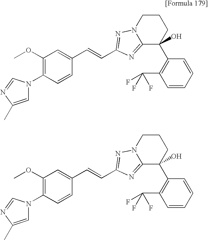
N1(C2=C(OC)C=C(C=CC3=NN4CCCC(C5=C(C(F)(F)F)C=CC=C5)(O)C4=N3)C=C2)C=C(C)N=C1.N1(C2=C(OC)C=C(C=CC3=NN4CCCC(C5=C(C(F)(F)F)C=CC=C5)(O)C4=N3)C=C2)C=C(C)N=C1
